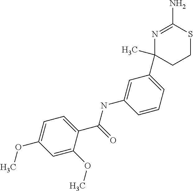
C1=C(OC)C(C(=O)NC2=CC(C3(C)CCSC(N)=N3)=CC=C2)=CC=C1OC
